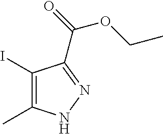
IC1=C(C)NN=C1C(OCC)=O
